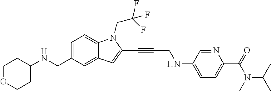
C1=C(CNC2CCOCC2)C=C2C(=C1)N(CC(F)(F)F)C(C#CCNC1=CC=C(C(N(C(C)C)C)=O)N=C1)=C2
